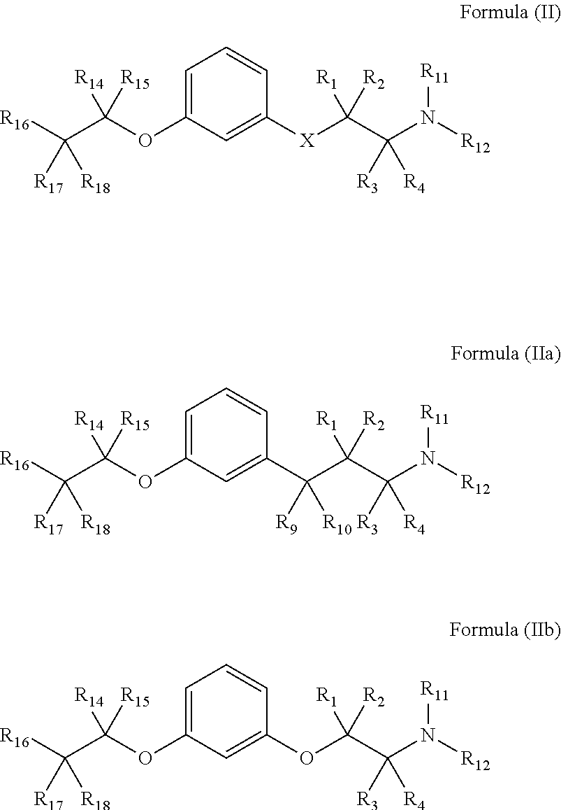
C1=C(OC(C([R16])([R18])[R17])([R15])[R14])C=C([X]C(C(N([R12])[R11])([R4])[R3])([R2])[R1])C=C1.C1=C(OC(C([R16])([R18])[R17])([R15])[R14])C=C(C(C(C(N([R12])[R11])([R4])[R3])([R2])[R1])([R10])[R9])C=C1.C1=C(OC(C([R16])([R18])[R17])([R15])[R14])C=C(OC(C(N([R12])[R11])([R4])[R3])([R2])[R1])C=C1
